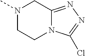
N1(C)CCN2C(=NN=C2Cl)C1
